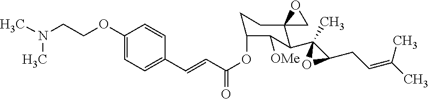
C(OC1CCC2(C(C3(C)C(CC=C(C)C)O3)C1[OMe])CO2)(C=CC1=CC=C(OCCN(C)C)C=C1)=O
